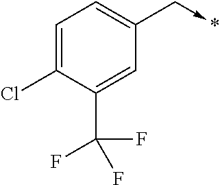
C1=C(Cl)C(C(F)(F)F)=CC(C->*)=C1
